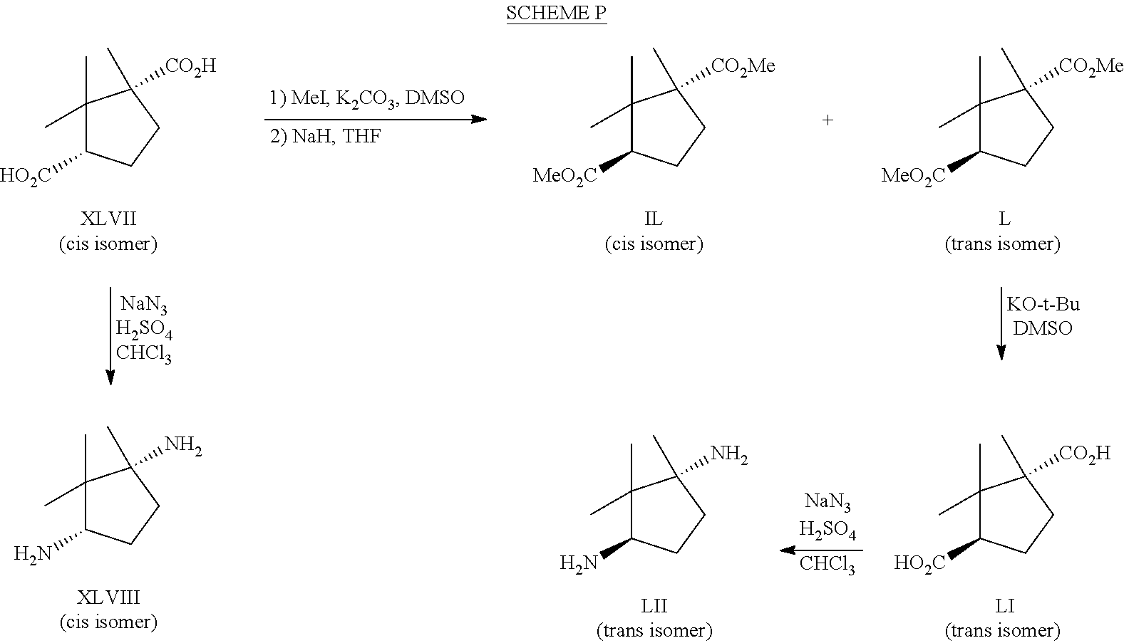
C1(C)(C)C([HO2C])CCC1(C)[CO2H].C1(C)(C)C([MeO2C])CCC1(C)[CO2Me].C1(C)(C)C([MeO2C])CCC1(C)[CO2Me].C1(C)(C)C(N)CCC1(C)N.[CHCl3].C1(C)(C)C([HO2C])CCC1(C)[CO2H].C1(C)(C)C(N)CCC1(C)N
